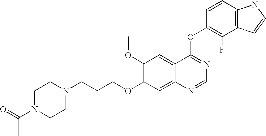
C1(OC)=C(OCCCN2CCN(C(=O)C)CC2)C=C2C(=C1)C(OC1=C(F)C3=C(C=C1)NC=C3)=NC=N2
